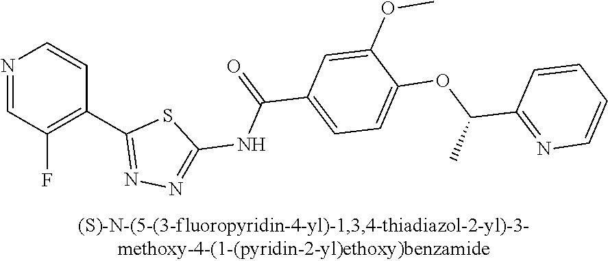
N1=CC(F)=C(C2=NN=C(NC(C3=CC=C(OC(C4=NC=CC=C4)C)C(OC)=C3)=O)S2)C=C1
